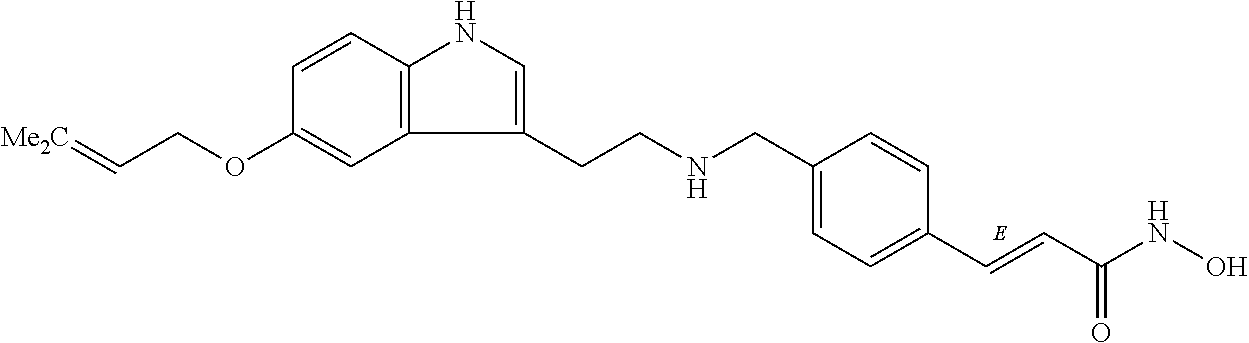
C1=C(CNCCC2=CNC3=C2C=C(OCC=[Me2C])C=C3)C=CC(C=CC(NO)=O)=C1
